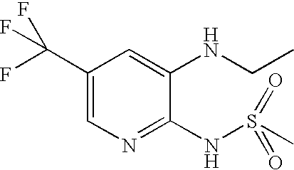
C1(C(F)(F)F)=CN=C(NS(C)(=O)=O)C(NCC)=C1
